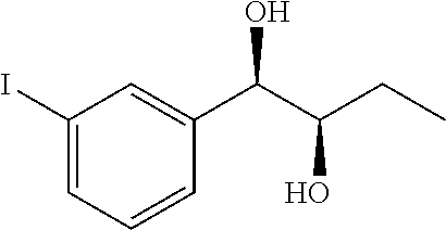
C1(I)=CC=CC(C(C(O)CC)O)=C1
